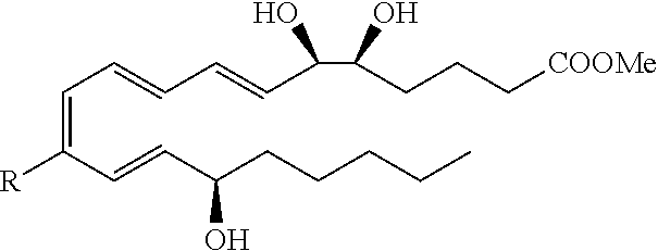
C(=C(C=CC(CCCCC)O)[R])C=CC=CC(C(O)CCC[COOMe])O
